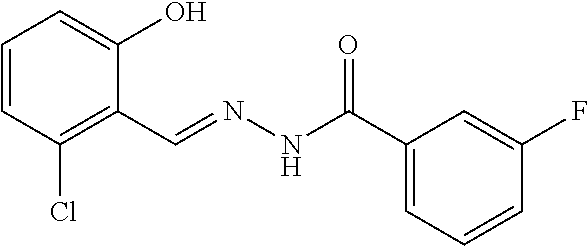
C1=CC(Cl)=C(C=NNC(=O)C2=CC=CC(F)=C2)C(O)=C1
